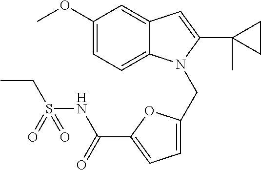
C1(OC)=CC=C2C(=C1)C=C(C1(C)CC1)N2CC1=CC=C(C(NS(CC)(=O)=O)=O)O1
